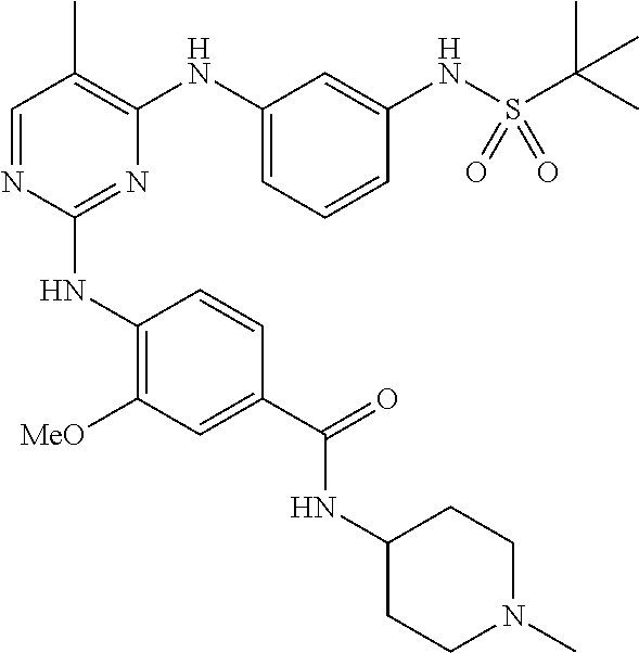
C(=O)(NC1CCN(C)CC1)C1=CC([MeO])=C(NC2=NC(NC3=CC=CC(NS(C(C)(C)C)(=O)=O)=C3)=C(C)C=N2)C=C1
